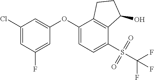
C1(Cl)=CC(F)=CC(OC2=CC=C(S(=O)(=O)C(F)(F)F)C3=C2CCC3O)=C1
